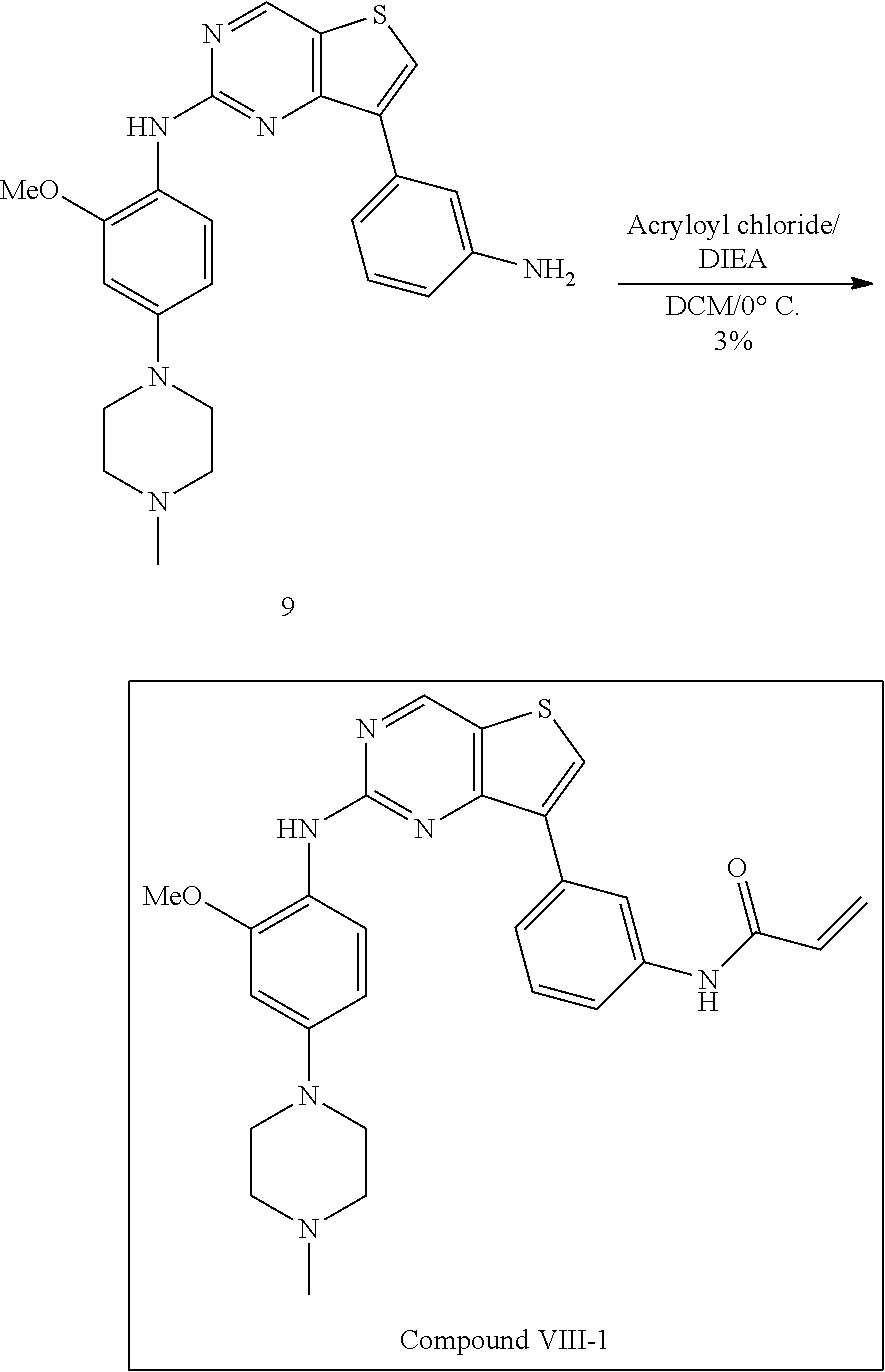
C12=C(N=C(NC3=C([MeO])C=C(N4CCN(C)CC4)C=C3)N=C1)C(C1=CC=CC(NC(C=C)=O)=C1)=CS2.C12=C(N=C(NC3=C([MeO])C=C(N4CCN(C)CC4)C=C3)N=C1)C(C1=CC=CC(N)=C1)=CS2
